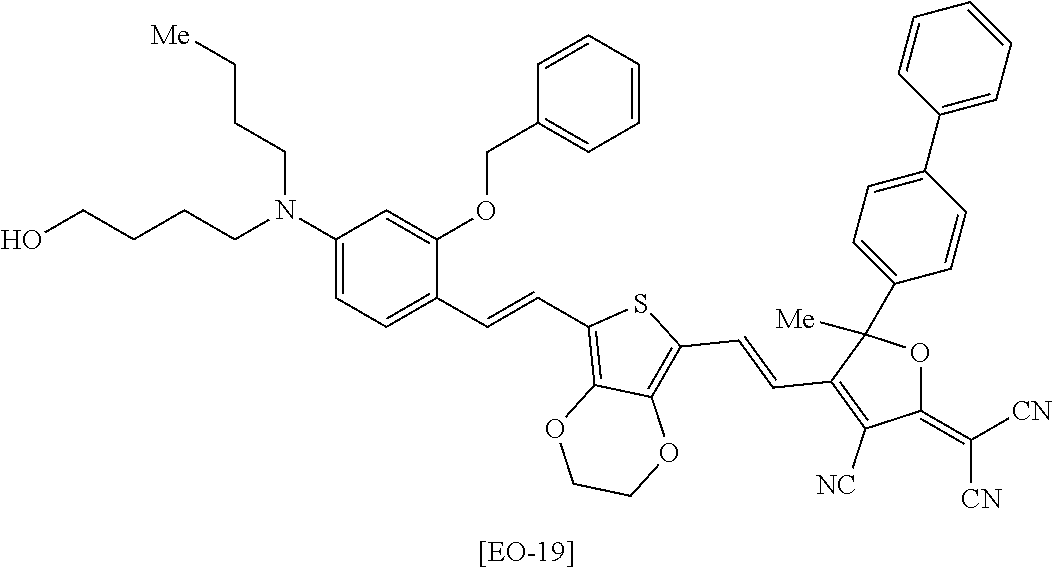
C(CN(CCC[Me])C1=CC=C(C=CC2=C3C(=C(C=CC4=C([NC])C(=C([CN])[CN])OC4(C4=CC=C(C5=CC=CC=C5)C=C4)[Me])S2)OCCO3)C(OCC2=CC=CC=C2)=C1)CCO
